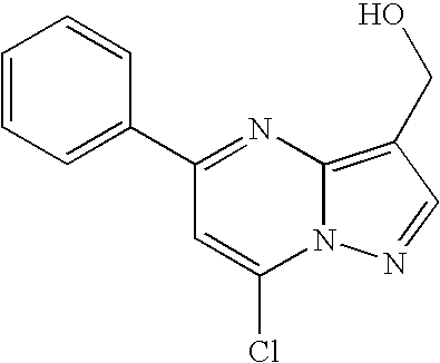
C1(C2=NC3=C(CO)C=NN3C(Cl)=C2)=CC=CC=C1
